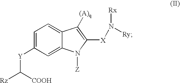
C1=C([Y]C([COOH])[Rz])C=C2C(=C1)C([(A)q])=C([X]N([Rx])[Ry])N2[Z]
